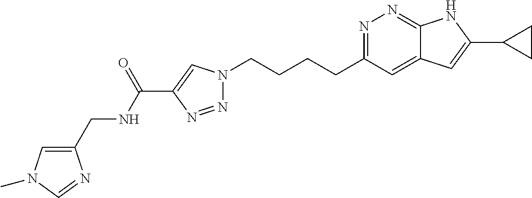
N1=C(CCCCN2N=NC(C(NCC3=CN(C)C=N3)=O)=C2)C=C2C(=N1)NC(C1CC1)=C2
